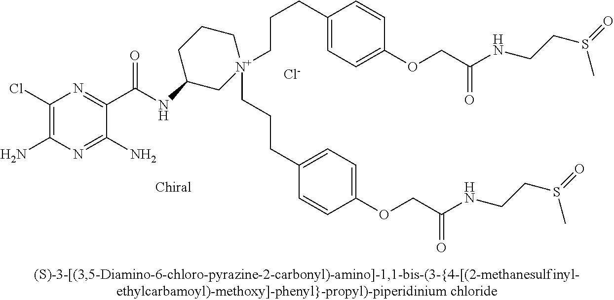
[Cl-].C1(Cl)=C(N)N=C(N)C(C(=O)NC2C[N+](CCCC3=CC=C(OCC(NCCS(C)=O)=O)C=C3)(CCCC3=CC=C(OCC(=O)NCCS(C)=O)C=C3)CCC2)=N1
